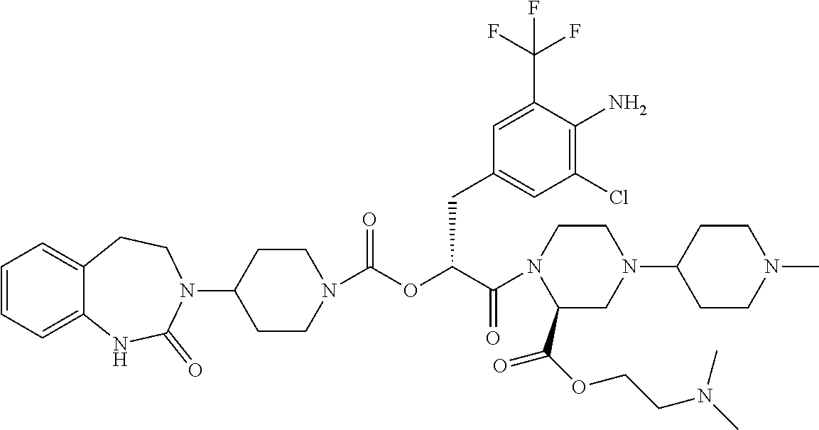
C12=CC=CC=C1NC(=O)N(C1CCN(C(OC(C(=O)N3CCN(C4CCN(C)CC4)CC3C(OCCN(C)C)=O)CC3=CC(Cl)=C(N)C(C(F)(F)F)=C3)=O)CC1)CC2
